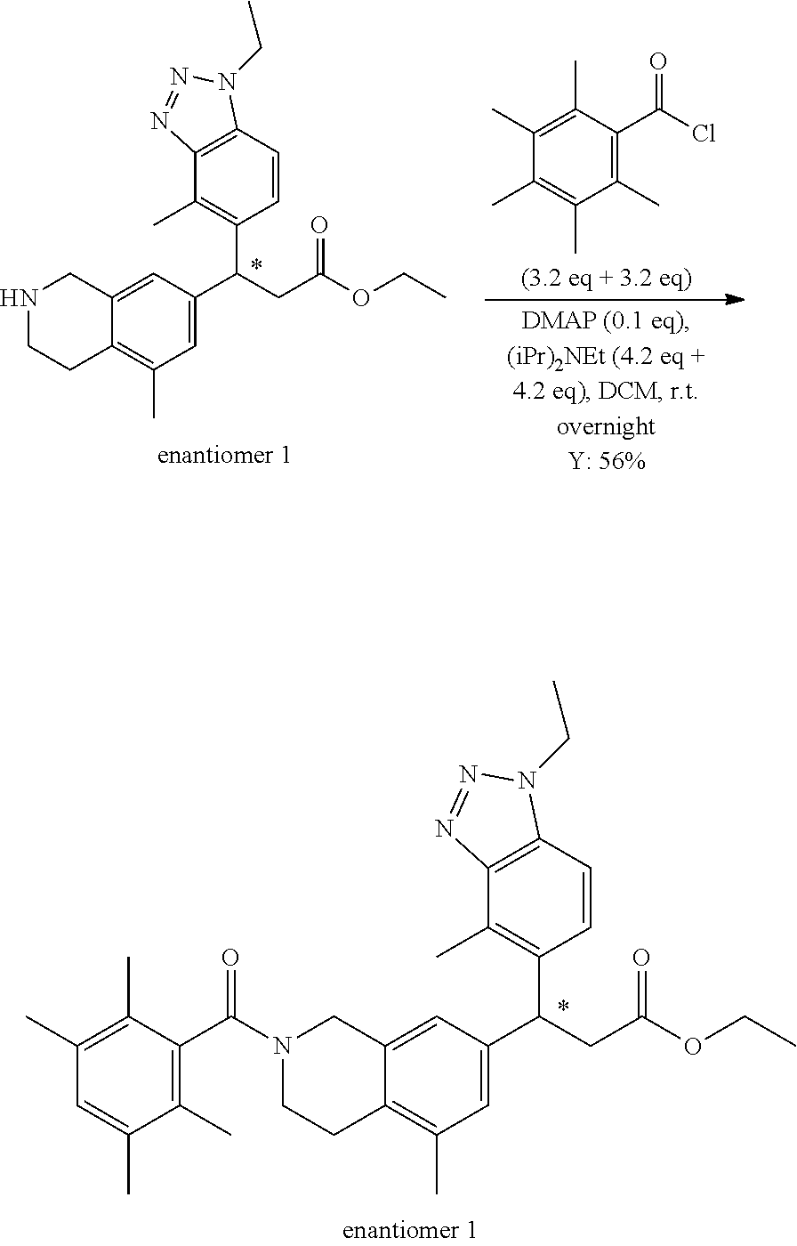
N1(C(C2=C(C)C(C)=CC(C)=C2C)=O)CCC2=C(C)C=C(C(CC(OCC)=O)C3=C(C)C4=C(C=C3)N(CC)N=N4)C=C2C1.N1CCC2=C(C)C=C(C(CC(OCC)=O)C3=C(C)C4=C(C=C3)N(CC)N=N4)C=C2C1.C1(C)=C(C)C(C(Cl)=O)=C(C)C(C)=C1C
